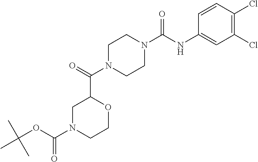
C1=CC(Cl)=C(Cl)C=C1NC(N1CCN(C(=O)C2CN(C(OC(C)(C)C)=O)CCO2)CC1)=O
